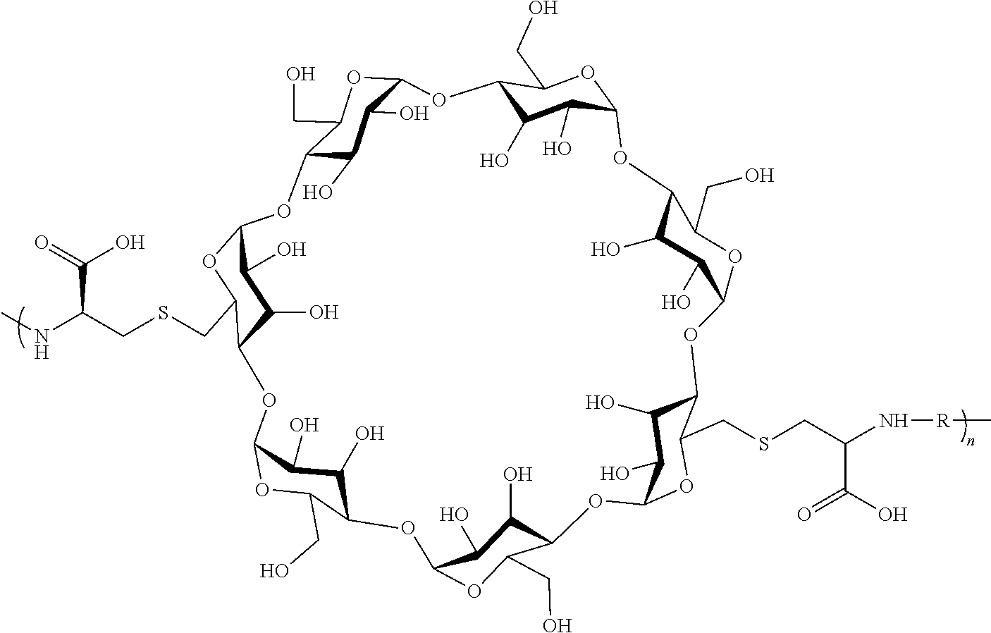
C12C(O)C(O)C(OC1CO)OC1C(O)C(O)C(OC1CO)OC1C(O)C(O)C(OC1CSCC(N[R]C)C(=O)O)OC1C(O)C(O)C(OC1CO)OC1C(O)C(O)C(OC1CO)OC1C(O)C(O)C(OC1CSCC(NC)C(=O)O)OC1C(O)C(O)C(O2)OC1CO
